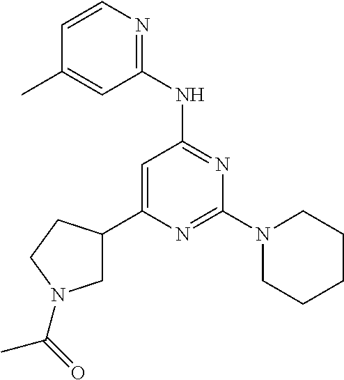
N1=C(N2CCCCC2)N=C(NC2=NC=CC(C)=C2)C=C1C1CN(C(C)=O)CC1
